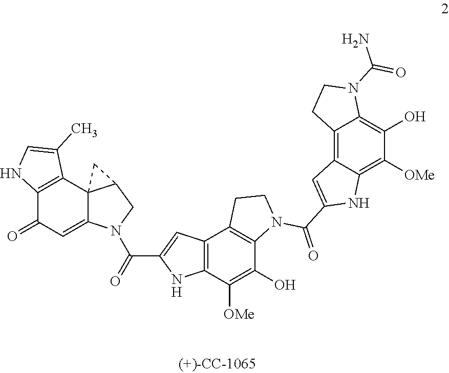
C12=C(C([OMe])=C(O)C3=C1CCN3C(=O)C1=CC3=C4C(=C(O)C([OMe])=C3N1)N(C(N)=O)CC4)NC(C(=O)N1C3=CC(=O)C4=C(C35C(C1)C5)C(C)=CN4)=C2
